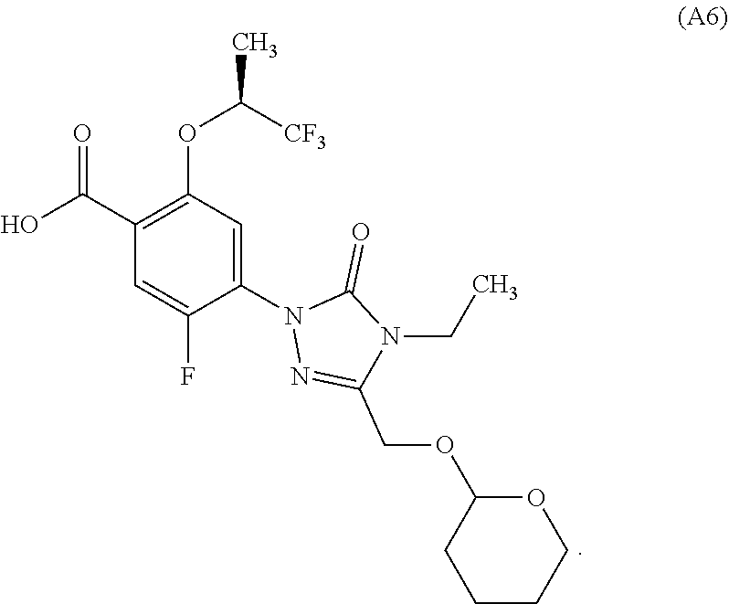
C1=C(F)C(N2N=C(COC3CCCCO3)N(CC)C2=O)=CC(OC(C)[CF3])=C1C(O)=O
